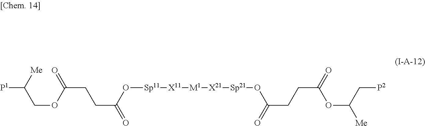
C([P1])([Me])COC(CCC(=O)O[Sp11][X11][M1][X21][Sp21]OC(=O)CCC(OC(C[P2])[Me])=O)=O
